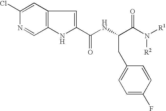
C1(Cl)=CC2=C(C=N1)NC(C(NC(C(N([R1])[R2])=O)CC1=CC=C(F)C=C1)=O)=C2
